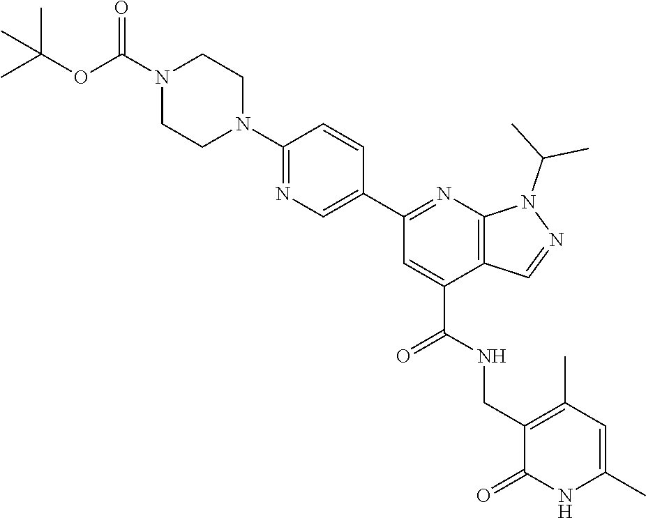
CC(OC(N1CCN(C2=NC=C(C3=NC4=C(C(C(NCC5=C(C)C=C(C)NC5=O)=O)=C3)C=NN4C(C)C)C=C2)CC1)=O)(C)C
